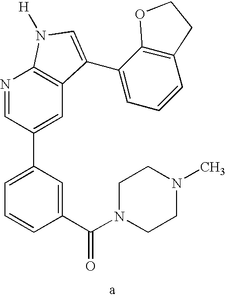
C1(C(=O)N2CCN(C)CC2)=CC(C2=CC3=C(N=C2)N([H])C=C3C2=CC=CC3=C2OCC3)=CC=C1
